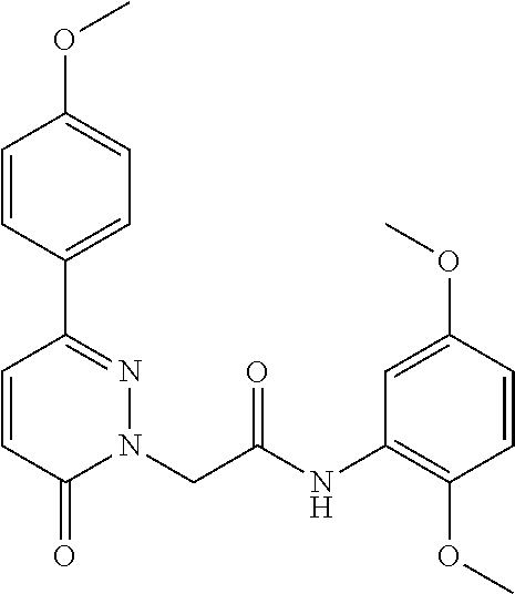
C1=CC(C2=NN(CC(NC3=C(OC)C=CC(OC)=C3)=O)C(=O)C=C2)=CC=C1OC
